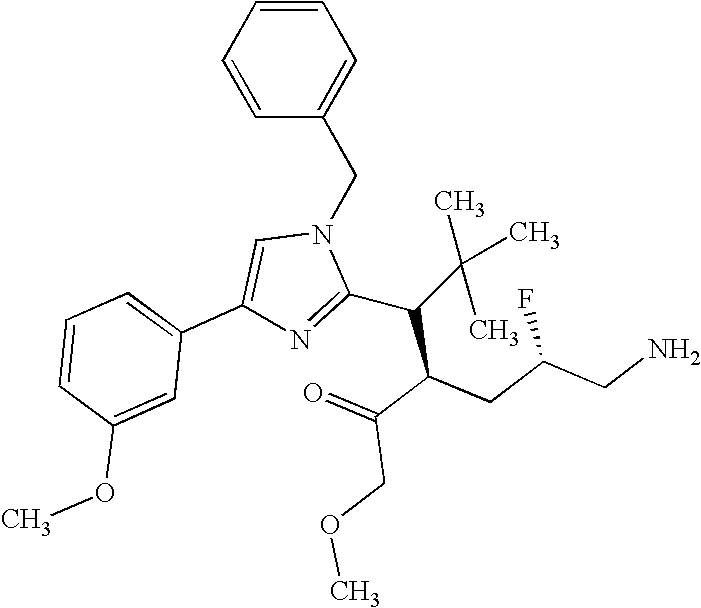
C1=CC=CC(CN2C=C(C3=CC=CC(OC)=C3)N=C2C(C(C(=O)COC)CC(CN)F)C(C)(C)C)=C1
